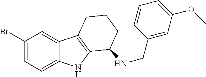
C1(Br)=CC=C2C(=C1)C1=C(N2)C(NCC2=CC(OC)=CC=C2)CCC1
